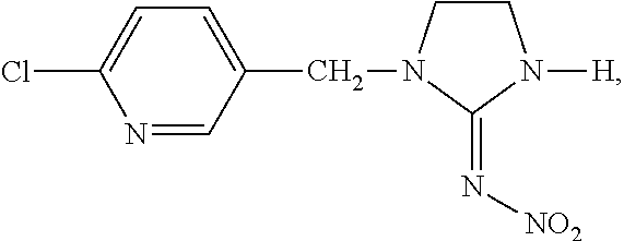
N1=CC(CN2CCN([H])C2=N[NO2])=CC=C1Cl
